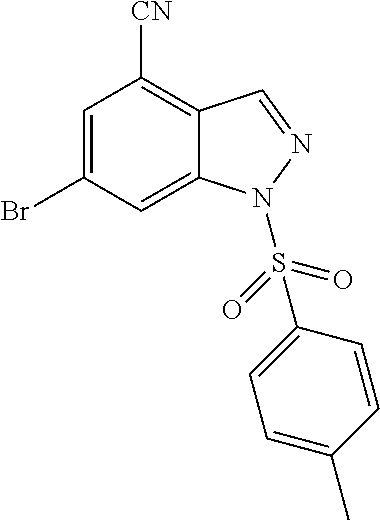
C1=C(Br)C=C2C(=C1[CN])C=NN2S(C1=CC=C(C)C=C1)(=O)=O
